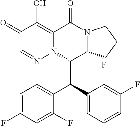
C1(=O)C=NN2C(=C1O)C(=O)N1C(C2C(C2=CC=CC(F)=C2F)C2=CC=C(F)C=C2F)CCC1
